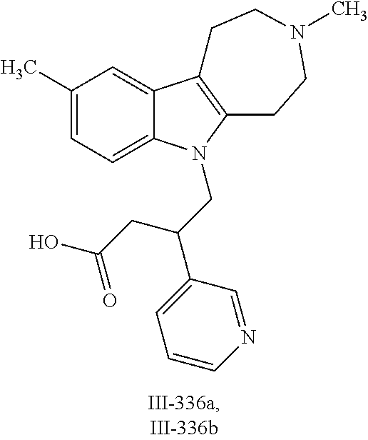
C1(C)=CC=C2C(=C1)C1=C(CCN(C)CC1)N2CC(C1=CC=CN=C1)CC(O)=O
